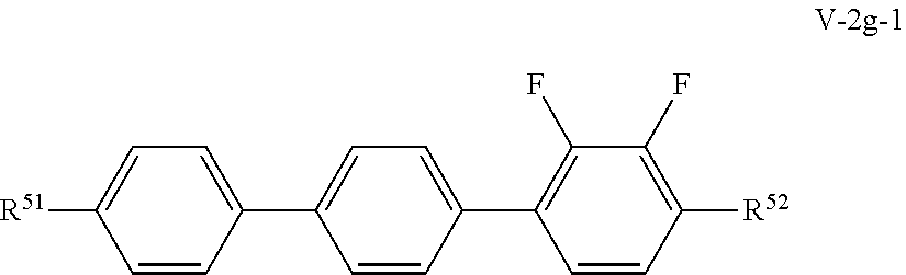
C1=CC([R52])=C(F)C(F)=C1C1=CC=C(C2=CC=C([R51])C=C2)C=C1
